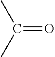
O=C(C)C
